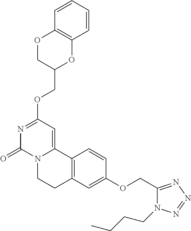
N1=C(OCC2OC3=C(OC2)C=CC=C3)C=C2N(C1=O)CCC1=C2C=CC(OCC2=NN=NN2CCCC)=C1
